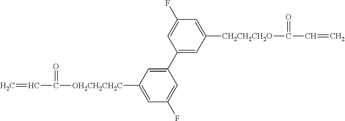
C=CC(=O)[OH2CH2CH2C]C1=CC(F)=CC(C2=CC([CH2CH2CH2O]C(=O)C=C)=CC(F)=C2)=C1
